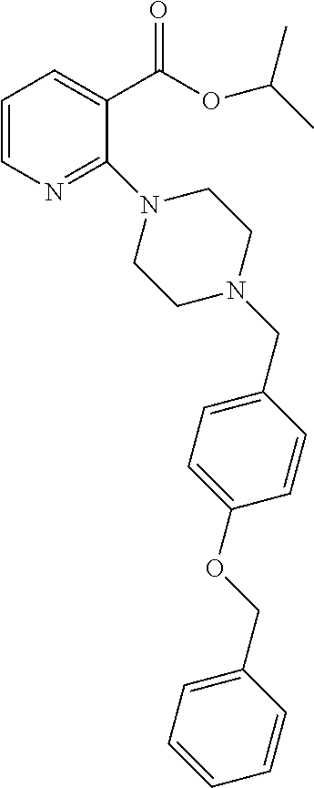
C1=CN=C(N2CCN(CC3=CC=C(OCC4=CC=CC=C4)C=C3)CC2)C(C(=O)OC(C)C)=C1
